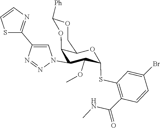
C1=CSC(C2=CN(C3C(OC)C(SC4=C(C(=O)NC)C=CC(Br)=C4)OC4C3OC([Ph])OC4)N=N2)=N1
